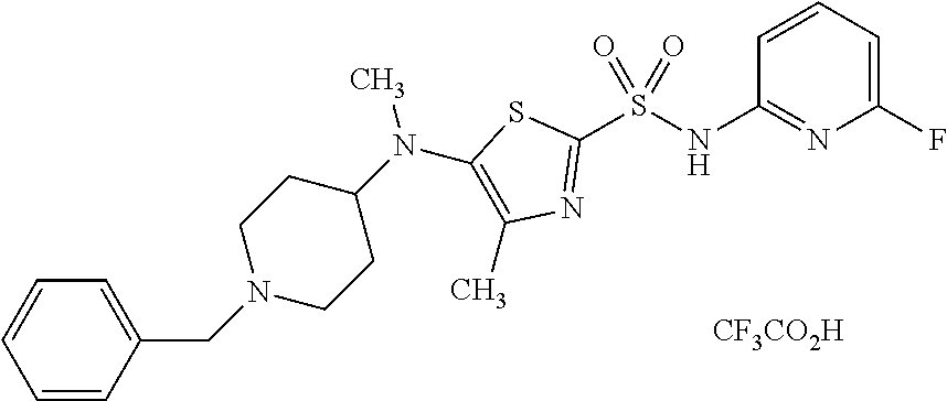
C1(S(NC2=NC(F)=CC=C2)(=O)=O)=NC(C)=C(N(C2CCN(CC3=CC=CC=C3)CC2)C)S1.[CF3CO2H]
